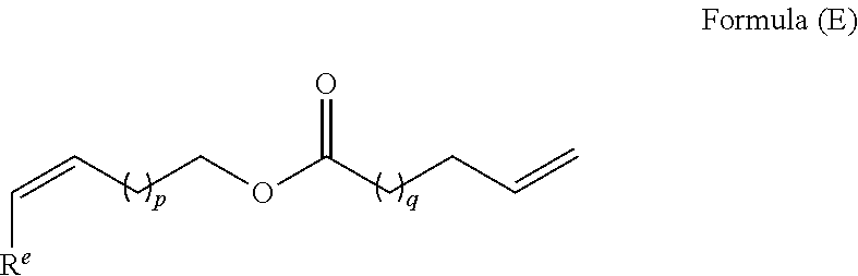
C=CCCC(OCCC=C[Re])=O
